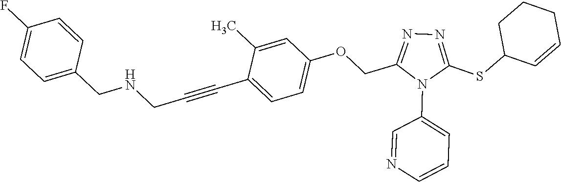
C1=C(C)C(C#CCNCC2=CC=C(F)C=C2)=CC=C1OCC1=NN=C(SC2C=CCCC2)N1C1=CC=CN=C1
